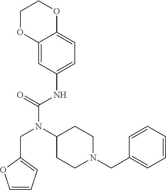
C1=C(NC(N(CC2=CC=CO2)C2CCN(CC3=CC=CC=C3)CC2)=O)C=C2C(=C1)OCCO2
